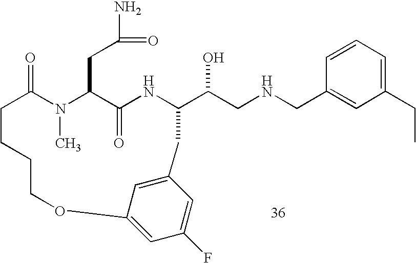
C1=CC=C(CC)C=C1CNCC(O)C1NC(=O)C(CC(N)=O)N(C)C(=O)CCCCOC2=CC(F)=CC(=C2)C1
